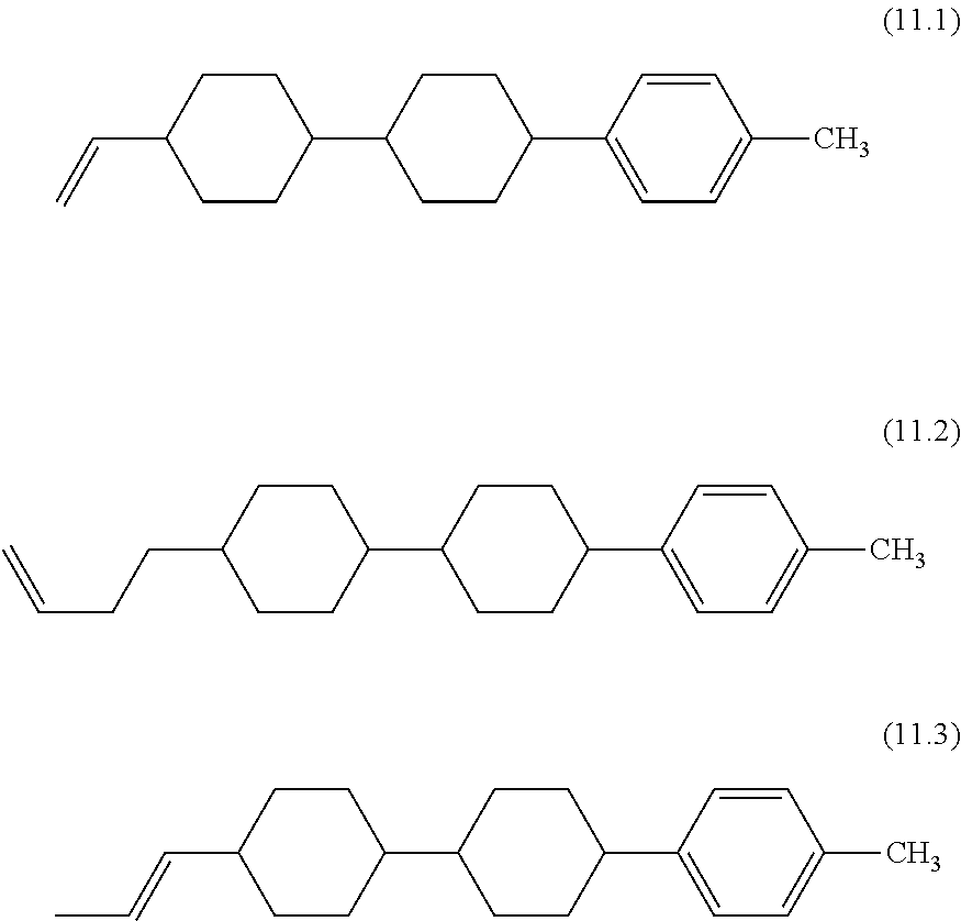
C=CC1CCC(C2CCC(C3=CC=C(C)C=C3)CC2)CC1.C(CC1CCC(C2CCC(C3=CC=C(C)C=C3)CC2)CC1)C=C.C(=CC1CCC(C2CCC(C3=CC=C(C)C=C3)CC2)CC1)C
